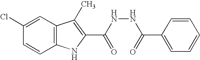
C12=C(C=C(Cl)C=C1)C(C)=C(C(NNC(=O)C1=CC=CC=C1)=O)N2
